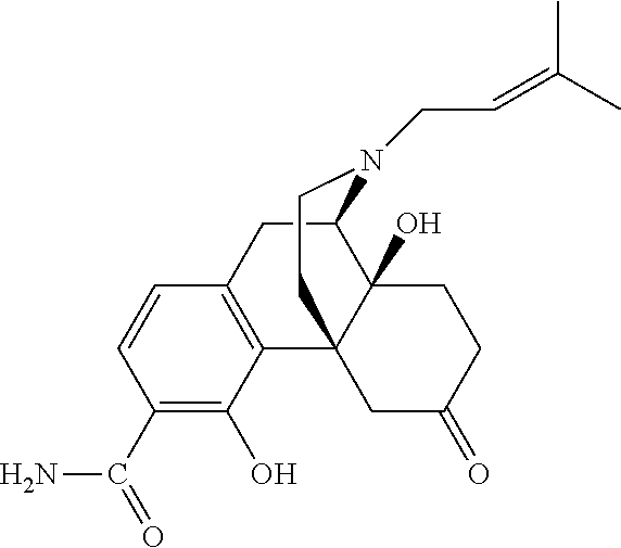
C1(C(N)=O)=C(O)C2=C(C=C1)CC1C3(O)C2(CC(=O)CC3)CCN1CC=C(C)C
